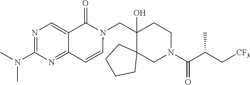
C1(O)(CN2C(=O)C3=CN=C(N(C)C)N=C3C=C2)C2(CN(C(C(C[CF3])C)=O)CC1)CCCC2
